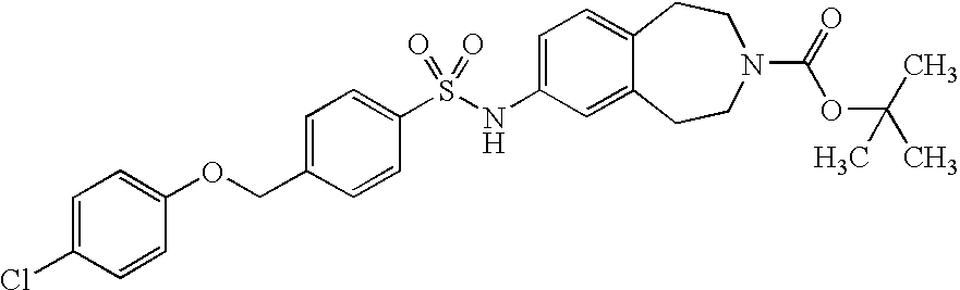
C1=C(NS(C2=CC=C(COC3=CC=C(Cl)C=C3)C=C2)(=O)=O)C=C2C(=C1)CCN(C(=O)OC(C)(C)C)CC2
